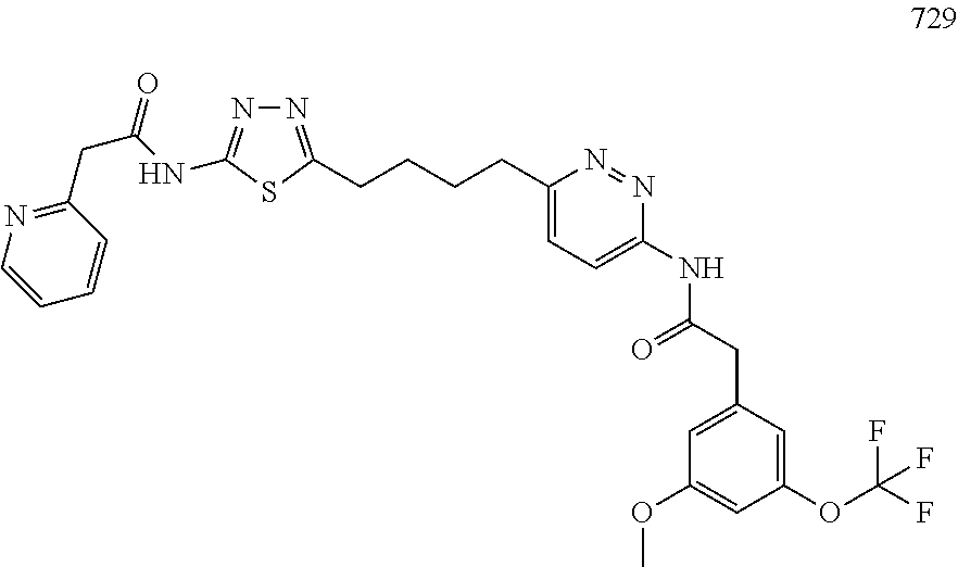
C1=CN=C(CC(NC2=NN=C(CCCCC3=CC=C(NC(CC4=CC(OC)=CC(OC(F)(F)F)=C4)=O)N=N3)S2)=O)C=C1
